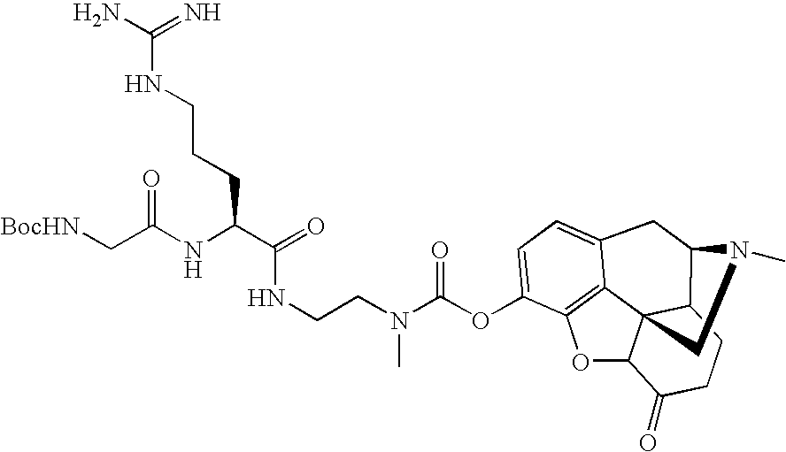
C(N(C(OC1=CC=C2C3=C1OC1C34C(C(C2)N(C)C4)CCC1=O)=O)C)CNC(=O)C(NC(=O)C[BocHN])CCCNC(=N)N
